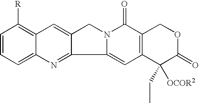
C1=CC=C2C(=C1[R])C=C1C(=N2)C2=CC3=C(C(=O)N2C1)COC(=O)C3([OCOR2])CC
